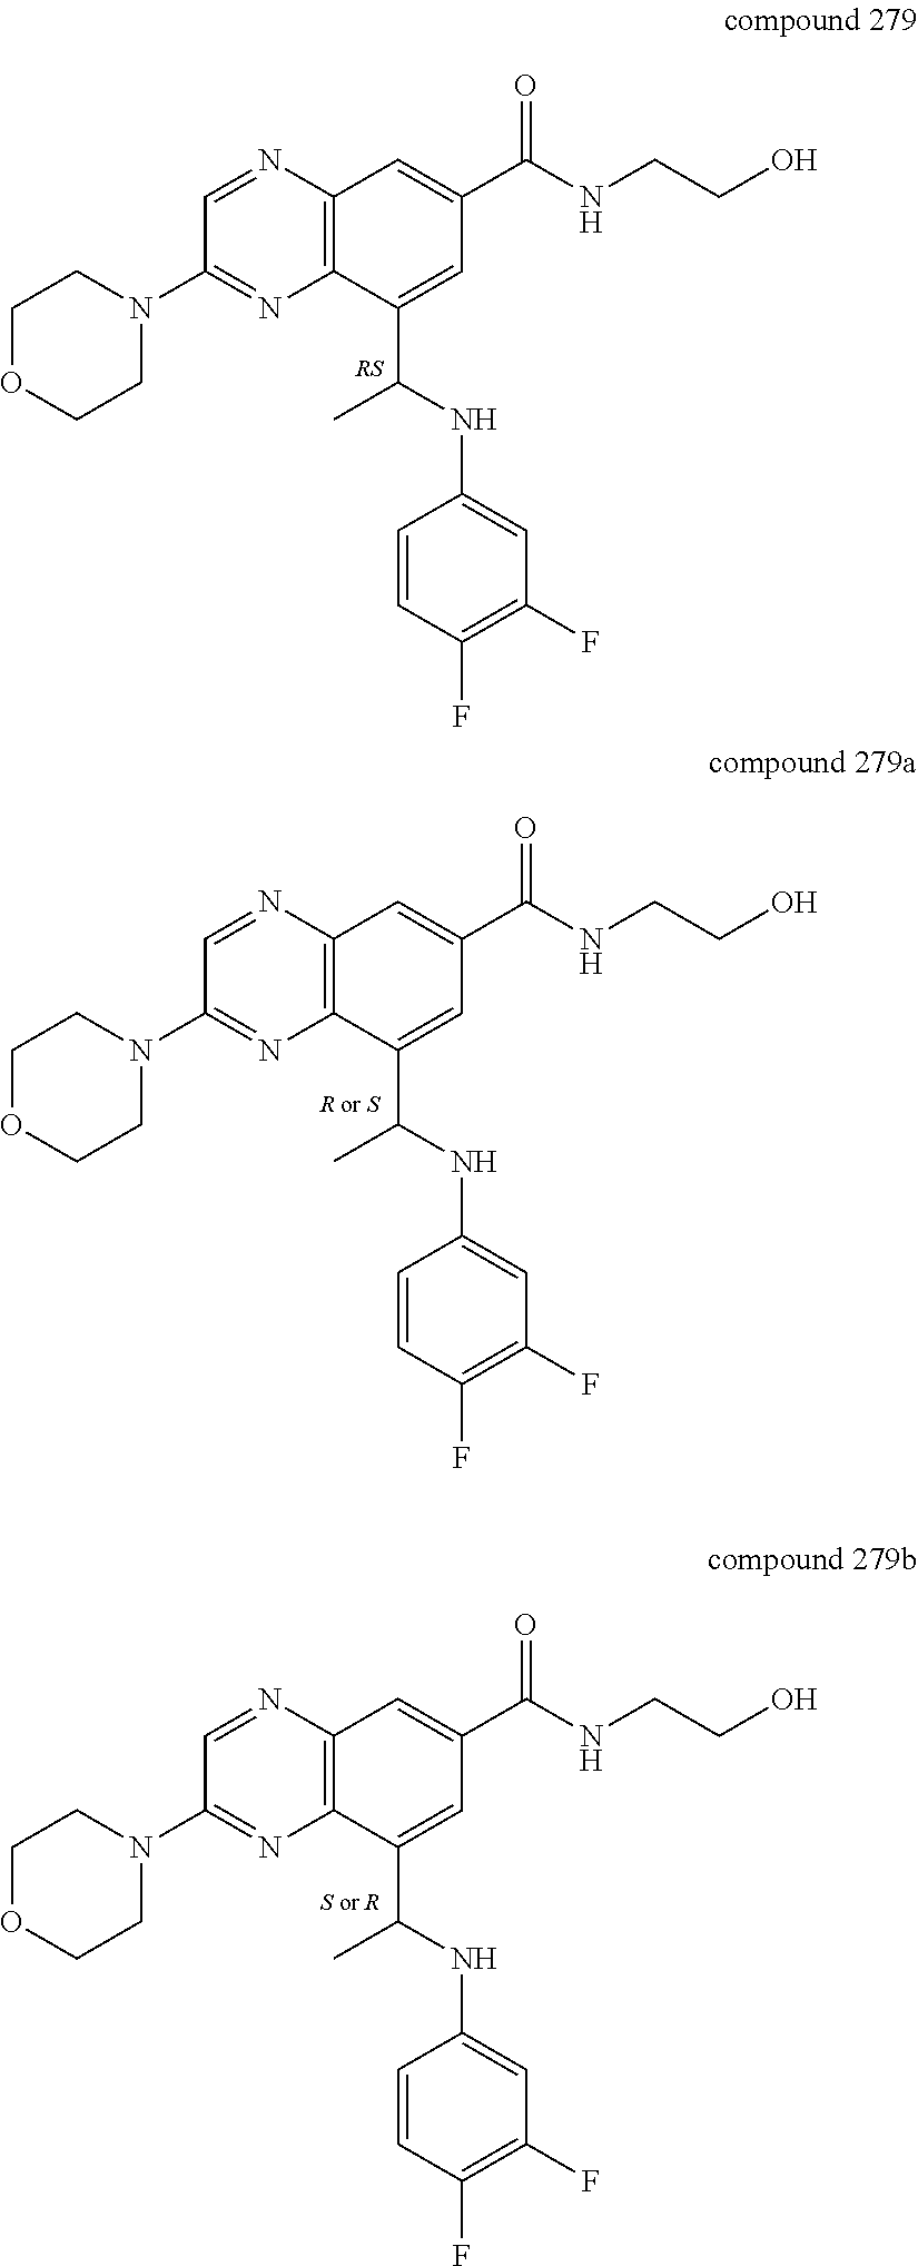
C1=NC2=C(N=C1N1CCOCC1)C(C(NC1=CC(F)=C(F)C=C1)C)=CC(C(=O)NCCO)=C2.C1=NC2=C(N=C1N1CCOCC1)C(C(NC1=CC(F)=C(F)C=C1)C)=CC(C(=O)NCCO)=C2.C1=NC2=C(N=C1N1CCOCC1)C(C(NC1=CC(F)=C(F)C=C1)C)=CC(C(=O)NCCO)=C2
